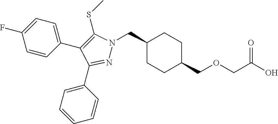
C1(CN2N=C(C3=CC=CC=C3)C(C3=CC=C(F)C=C3)=C2SC)CCC(COCC(O)=O)CC1
